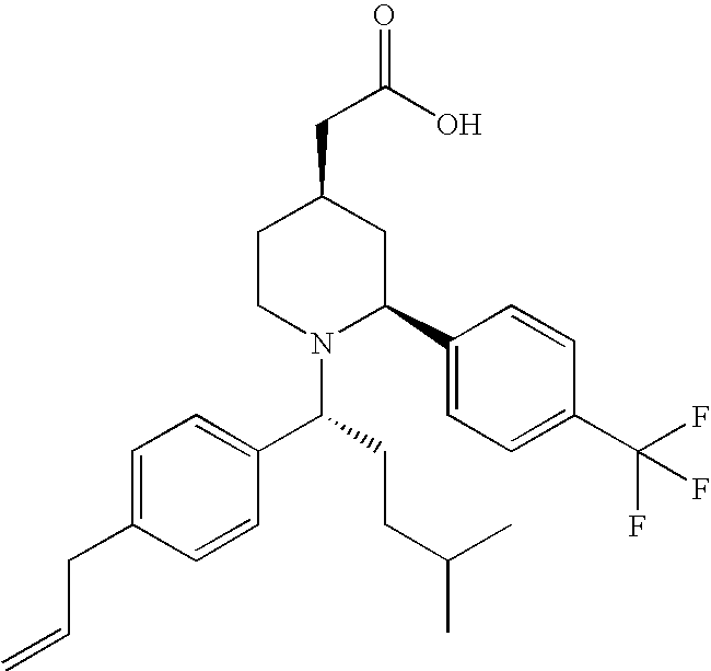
C1CN(C(C2=CC=C(CC=C)C=C2)CCC(C)C)C(C2=CC=C(C(F)(F)F)C=C2)CC1CC(=O)O
